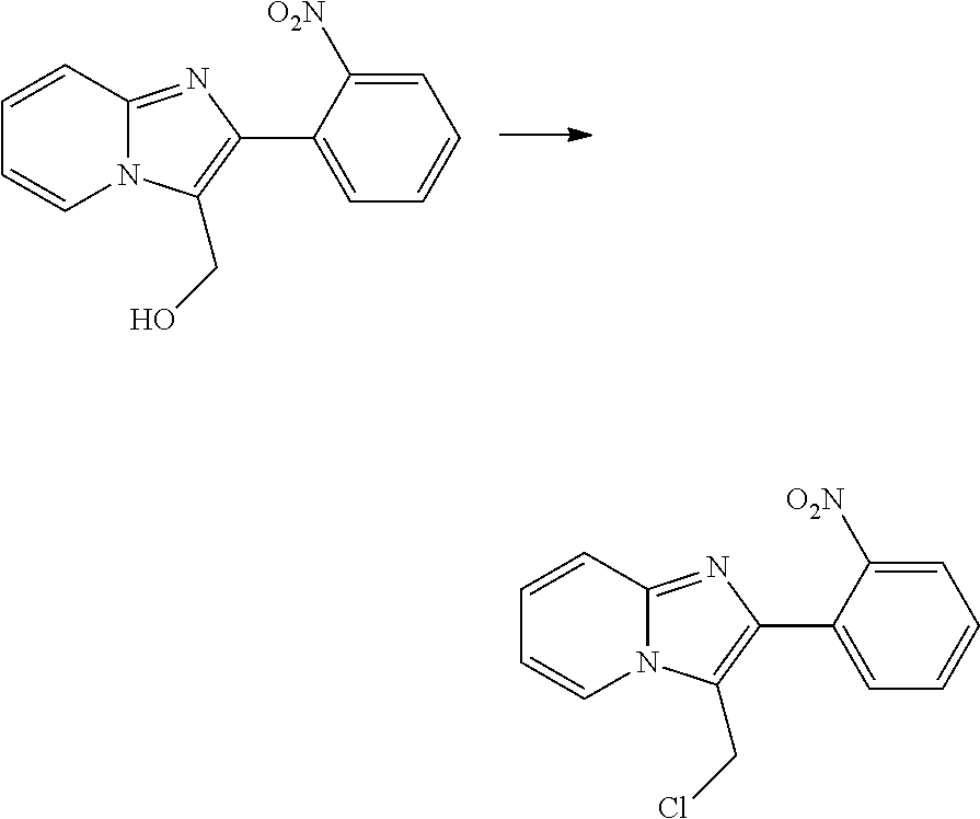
C12=NC(C3=CC=CC=C3[O2N])=C(CO)N1C=CC=C2.C12=NC(C3=CC=CC=C3[O2N])=C(CCl)N1C=CC=C2
